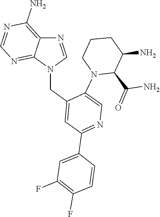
C1(C(=O)N)N(C2=CN=C(C3=CC(F)=C(F)C=C3)C=C2CN2C3=NC=NC(N)=C3N=C2)CCCC1N
